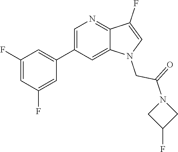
C1=C(C2=CC(F)=CC(F)=C2)C=C2C(=N1)C(F)=CN2CC(=O)N1CC(F)C1
